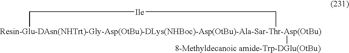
[Resin-Glu-DAsn(NHTrt)-Gly-Asp(OtBu)-DLys(NHBoc)-Asp(OtBu)-Ala-Sar-Thr-Asp(OtBu)]1([8-Methyldecanoic amide-Trp-DGlu(OtBu)])C[Ile]C1
